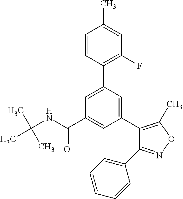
C(NC(C1=CC(C2=C(C)ON=C2C2=CC=CC=C2)=CC(C2=C(F)C=C(C)C=C2)=C1)=O)(C)(C)C
